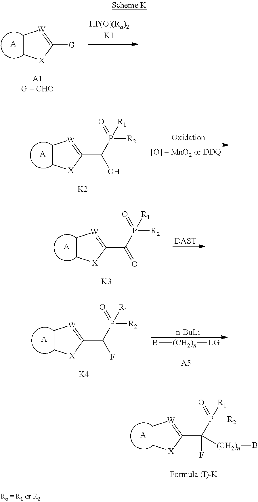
C1C[X]C([G])=[W]1.[A].[A1G = CHO].C1C[X]C(C(P([R2])([R1])=O)O)=[W]1.[A].[K2].C1C[X]C(C(P([R2])([R1])=O)=O)=[W]1.[A].[K3].[DAST].C1C[X]C(C(P([R2])([R1])=O)F)=[W]1.[A].[K4].[n-BuLi].B[(CH2)n][LG].[A5].C1C[X]C(C(P([R2])([R1])=O)(F)[(CH2)n]B)=[W]1.[A]
